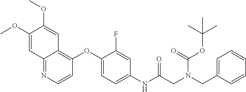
C1(OC)=CC2=NC=CC(OC3=CC=C(NC(=O)CN(C(OC(C)(C)C)=O)CC4=CC=CC=C4)C=C3F)=C2C=C1OC
